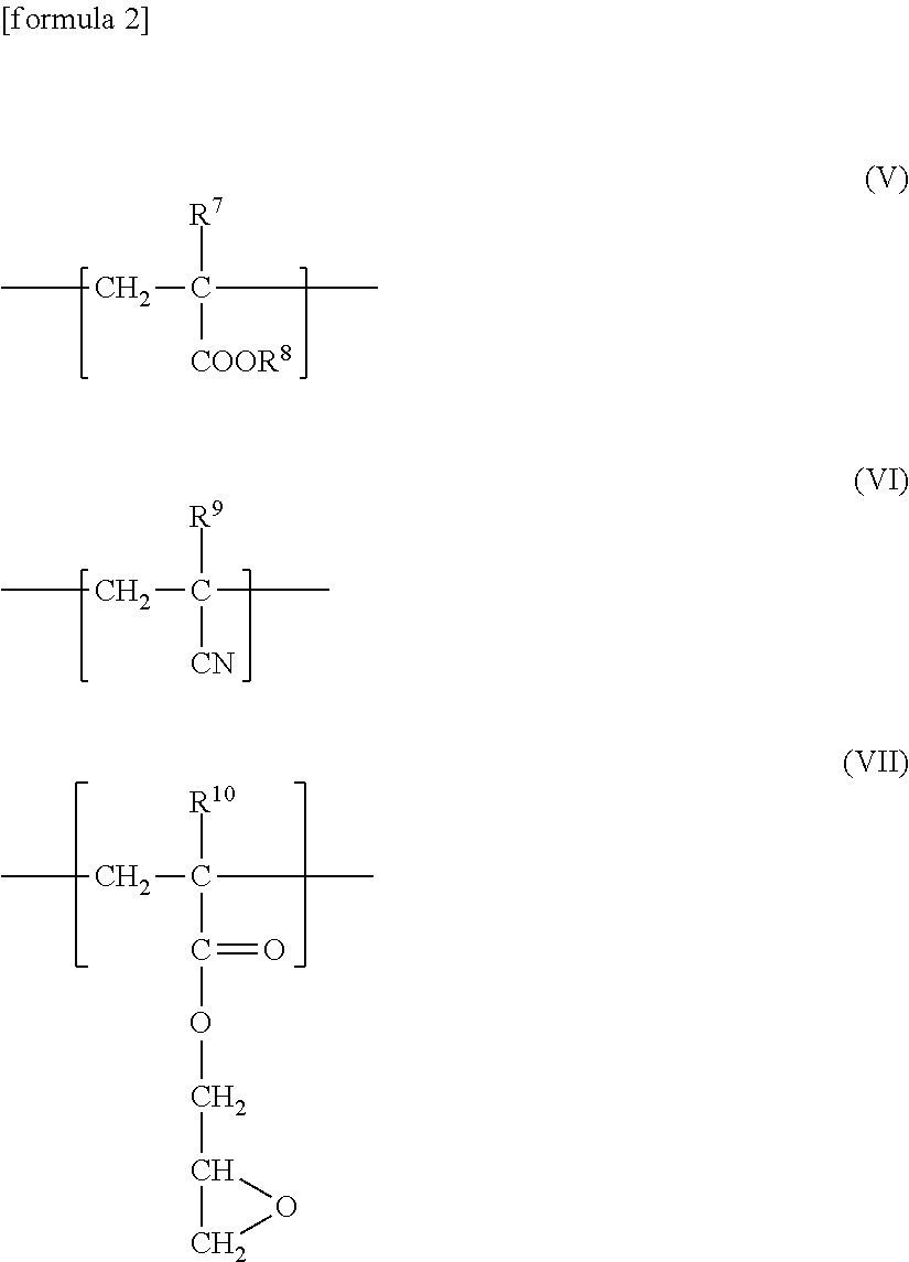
CCC([R7])([COOR8])C.CCC([R9])([CN])C.CCC([R10])(C(=O)OCC1CO1)C
